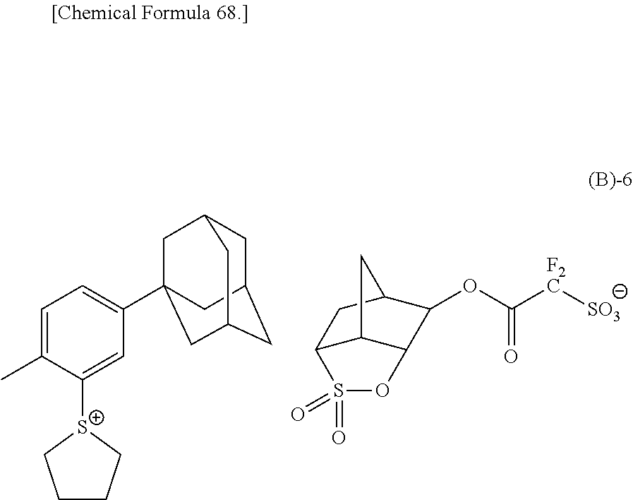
C12C3C(C(OC([F2C][SO3])=O)C(C1)C3)OS2(=O)=O.[S+]1(C2=CC(C34CC5CC(CC(C3)C5)C4)=CC=C2C)CCCC1
